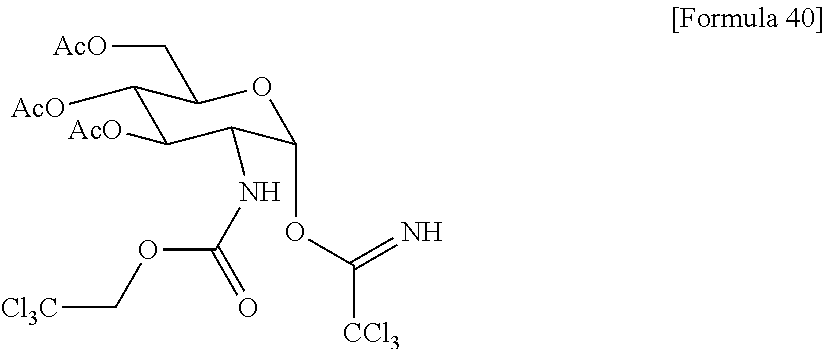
C1([AcO])C([AcO])C(NC(=O)OC[Cl3C])C(OC([CCl3])=N)OC1C[AcO]
